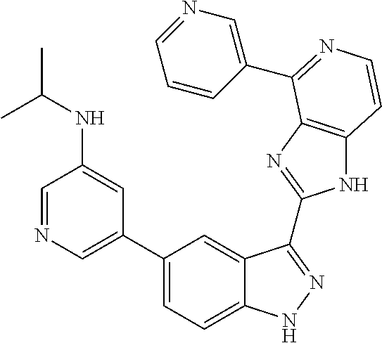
C1(C2=CN=CC(NC(C)C)=C2)=CC=C2C(=C1)C(C1=NC3=C(N1)C=CN=C3C1=CN=CC=C1)=NN2
